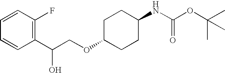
C1=CC(C(COC2CCC(NC(OC(C)(C)C)=O)CC2)O)=C(F)C=C1
